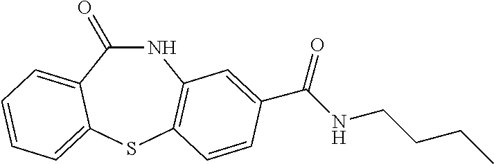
N1C(=O)C2=CC=CC=C2SC2=C1C=C(C(NCCCC)=O)C=C2
